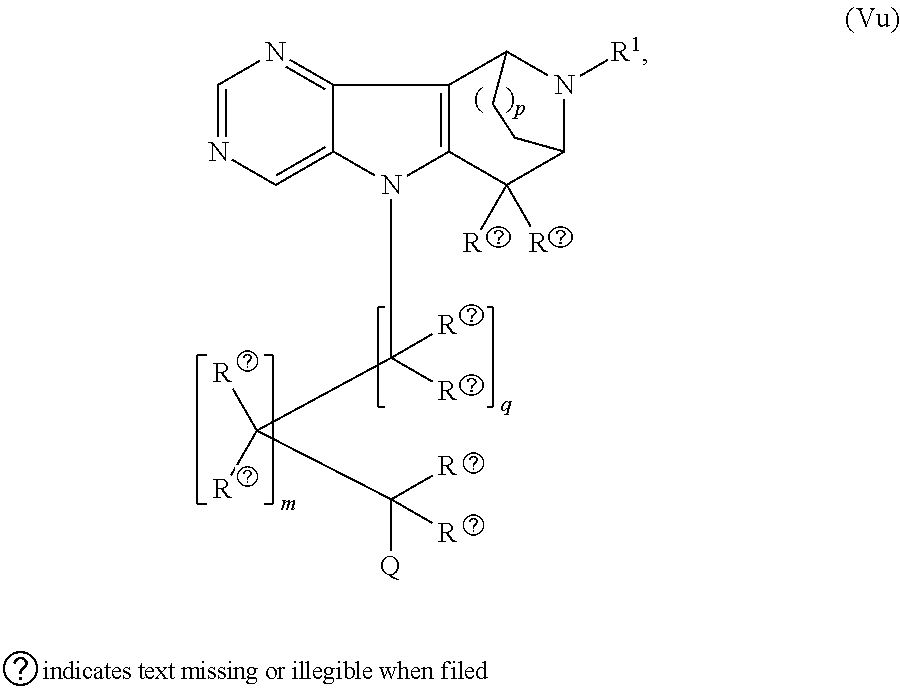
C1=NC=C2C(=N1)C1=C(N2C([R])([R])C(C([Q])([R])[R])([R])[R])C([R])([R])C2N([R1])C1CC2
